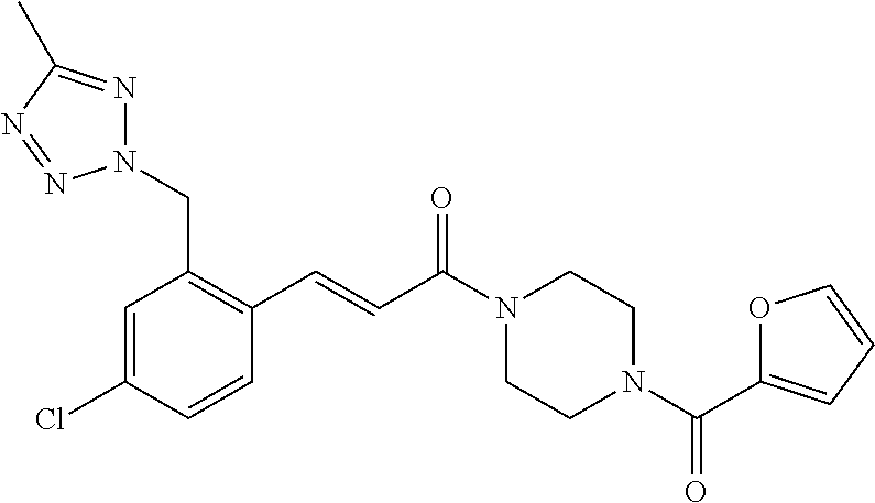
C1(C=CC(N2CCN(C(C3=CC=CO3)=O)CC2)=O)=C(CN2N=C(C)N=N2)C=C(Cl)C=C1
